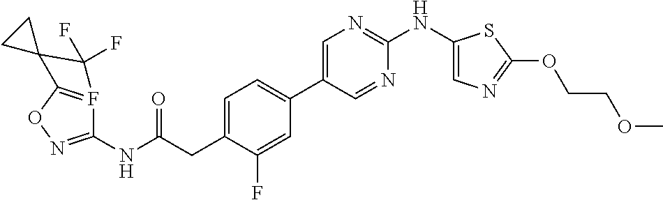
C1(NC(=O)CC2=CC=C(C3=CN=C(NC4=CN=C(OCCOC)S4)N=C3)C=C2F)=NOC2=F1C(F)(F)C21CC1
